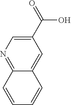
C1(C(=O)O)=CN=C2C(=C1)C=CC=C2
